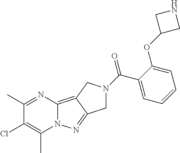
C1(C)=NC2=C3C(=NN2C(C)=C1Cl)CN(C(=O)C1=CC=CC=C1OC1CNC1)C3
